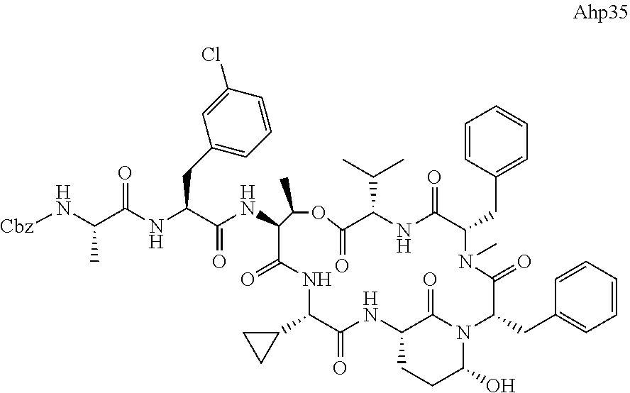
N(C(C(NC(C(NC1C(=O)NC(C2CC2)C(=O)NC2CCC(O)N(C2=O)C(CC2=CC=CC=C2)C(=O)N(C)C(CC2=CC=CC=C2)C(=O)NC(C(C)C)C(=O)OC1C)=O)CC1=CC=CC(Cl)=C1)=O)C)[Cbz]
